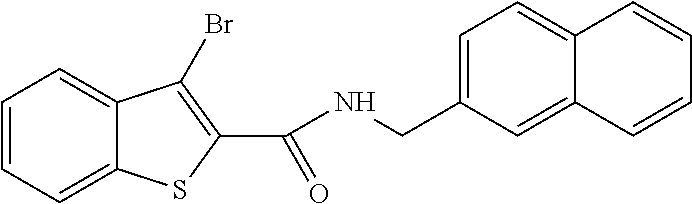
C1=CC=C2C(=C1)C(Br)=C(C(=O)NCC1=CC=C3C(=C1)C=CC=C3)S2
